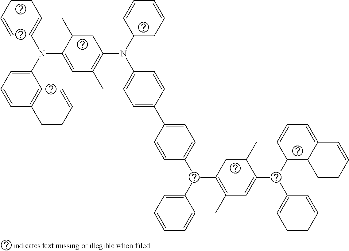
C1C(C)C(N(C2=CC=CC(C=CC=C)=C2)C=CCCC=C)=CC(C)=C1N(C1CC=CC=C1)C1=CC=C(C2=CC=C(C(C3=CC=CC=C3)C3=C(C)C=C(C(C4C5C(=CC=C4)C=CC=C5)C4=CC=CC=C4)C(C)C3)C=C2)C=C1
